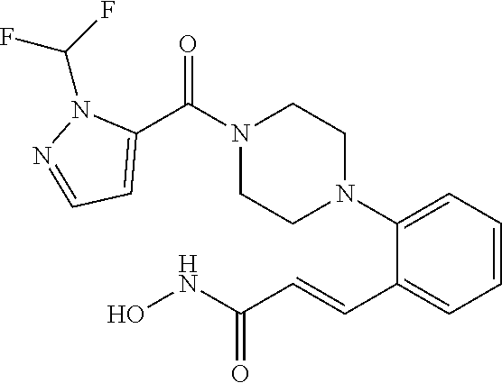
C1=CC=C(N2CCN(C(=O)C3=CC=NN3C(F)F)CC2)C(C=CC(NO)=O)=C1
